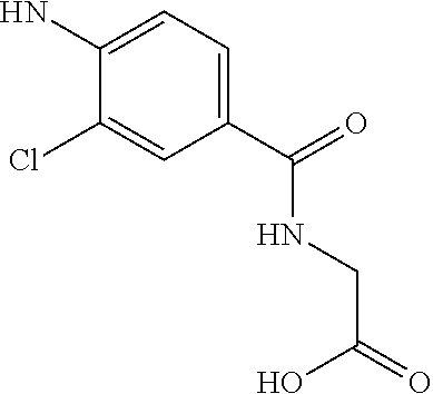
C1(C(=O)NCC(=O)O)=CC=C(N)C(Cl)=C1
